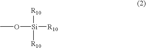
CO[Si]([R10])([R10])[R10]
